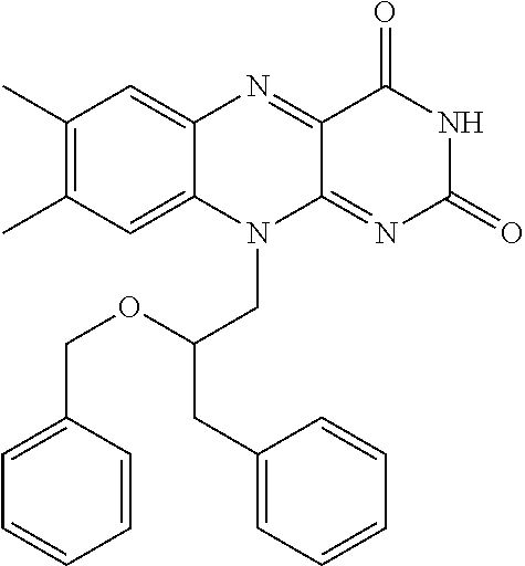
C1(C)=C(C)C=C2C(=C1)N=C1C(=NC(=O)NC1=O)N2CC(CC1=CC=CC=C1)OCC1=CC=CC=C1
